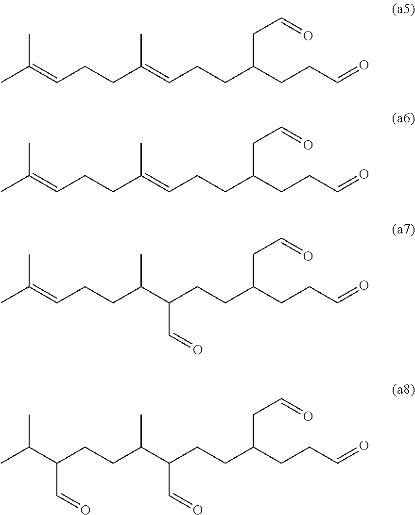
CC(=CCCC(C)=CCCC(CC=O)CCC=O)C.CC(=CCCC(C)=CCCC(CC=O)CCC=O)C.CC(=CCCC(C)C(CCC(CC=O)CCC=O)C=O)C.CC(C(CCC(C)C(CCC(CC=O)CCC=O)C=O)C=O)C
